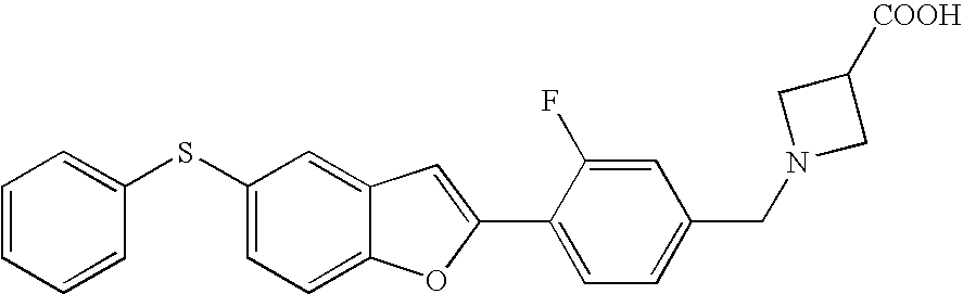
C1=CC=CC(SC2=CC=C3C(=C2)C=C(C2=CC=C(CN4CC([COOH])C4)C=C2F)O3)=C1
